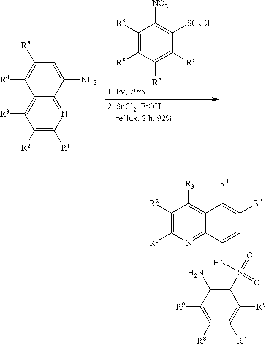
[NO2]C1=C([SO2Cl])C([R6])=C([R7])C([R8])=C1[R9].C1([R2])=C([R1])N=C2C(=C1[R3])C([R4])=C([R5])C=C2N.C1([R2])=C([R1])N=C2C(=C1[R3])C([R4])=C([R5])C=C2NS(=O)(C1=C(N)C([R9])=C([R8])C([R7])=C1[R6])=O
